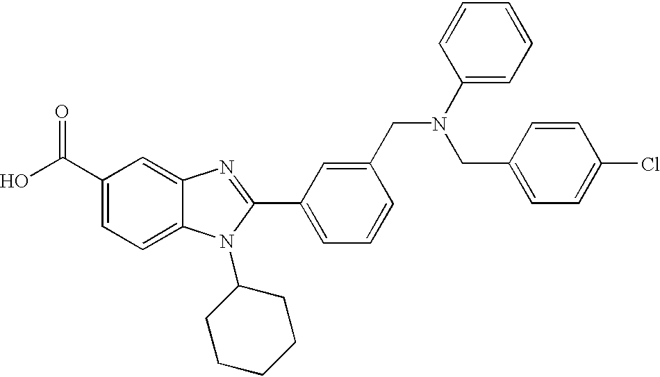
OC(C1=CC=C2C(=C1)N=C(C1=CC=CC(CN(C3=CC=CC=C3)CC3=CC=C(Cl)C=C3)=C1)N2C1CCCCC1)=O
